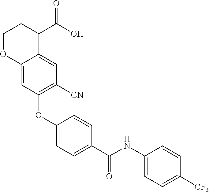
C1(OC2=C([CN])C=C3C(=C2)OCCC3C(O)=O)=CC=C(C(NC2=CC=C([CF3])C=C2)=O)C=C1
